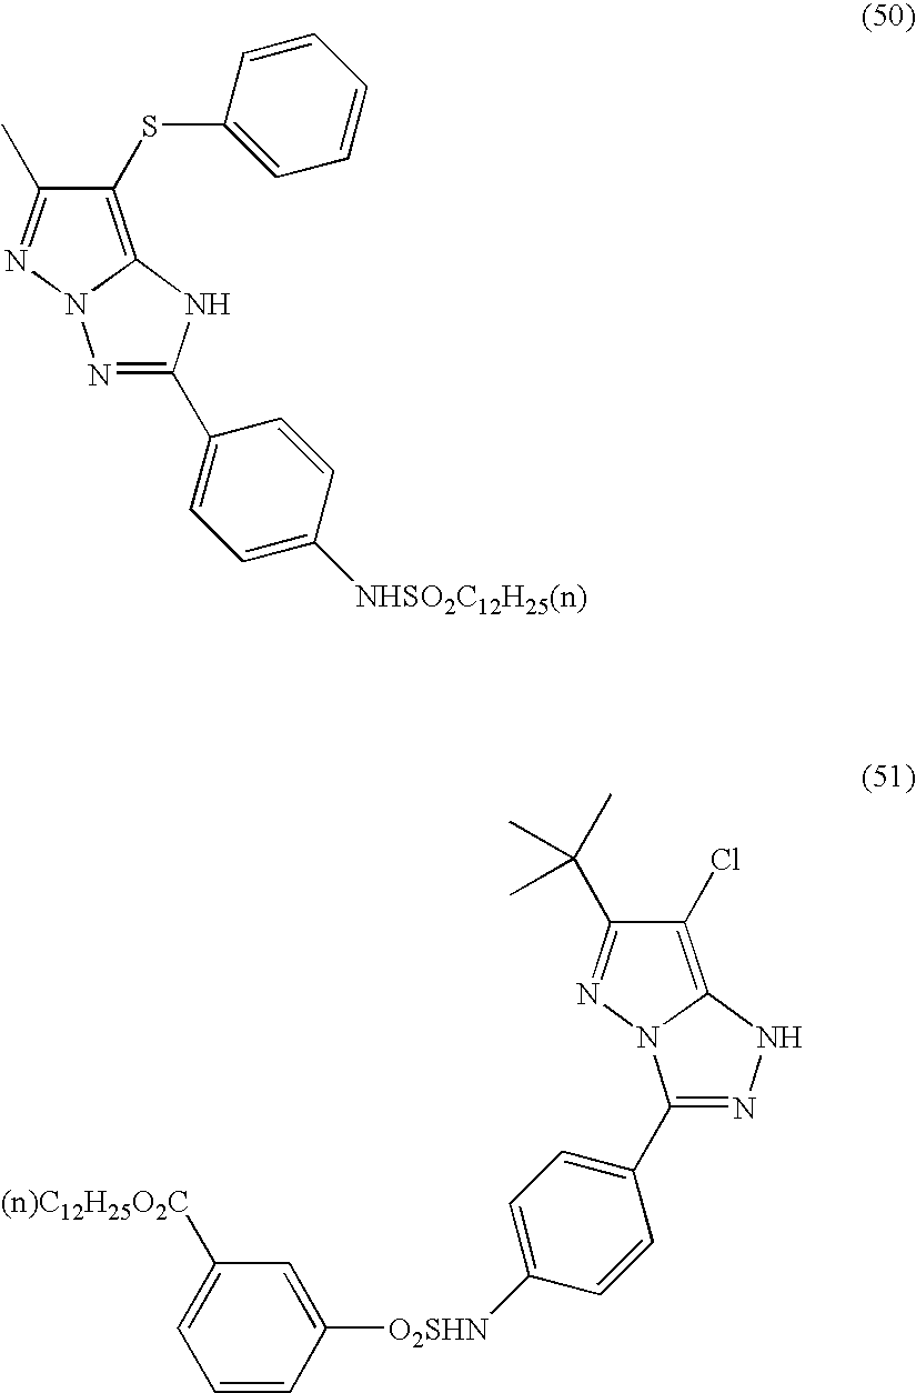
C1(SC2=CC=CC=C2)=C2N(N=C1C)N=C(C1=CC=C([NHSO2C12H25(n)])C=C1)N2.C1(Cl)=C2N(N=C1C(C)(C)C)C(C1=CC=C([O2SHN]C3=CC([(n)C12H25O2C])=CC=C3)C=C1)=NN2
